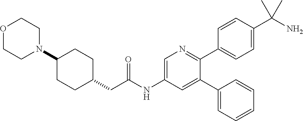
N1(C2CCC(CC(NC3=CN=C(C4=CC=C(C(N)(C)C)C=C4)C(C4=CC=CC=C4)=C3)=O)CC2)CCOCC1
